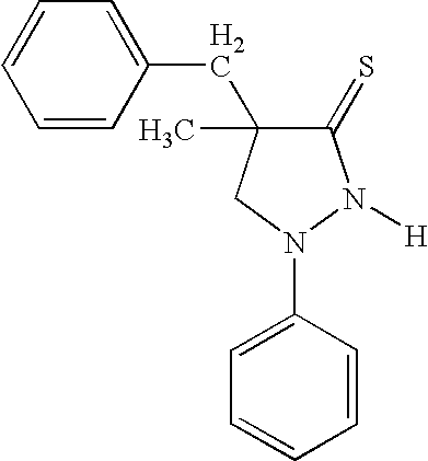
C1(=S)C(CC2=CC=CC=C2)(C)CN(C2=CC=CC=C2)N1[H]
